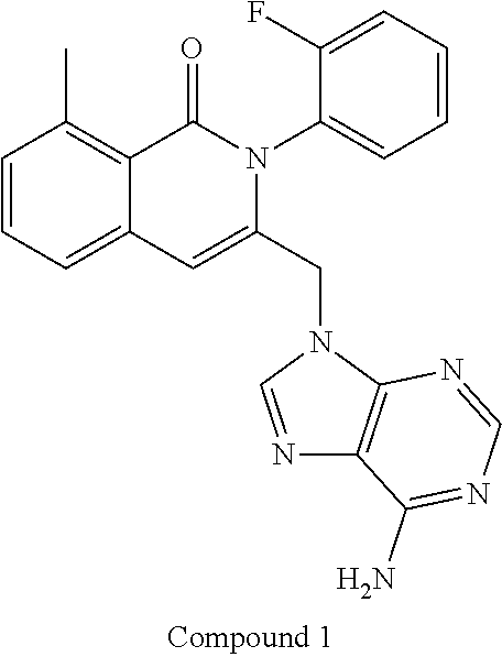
C1=CC=C2C(=C1C)C(=O)N(C1=CC=CC=C1F)C(CN1C=NC3=C1N=CN=C3N)=C2
